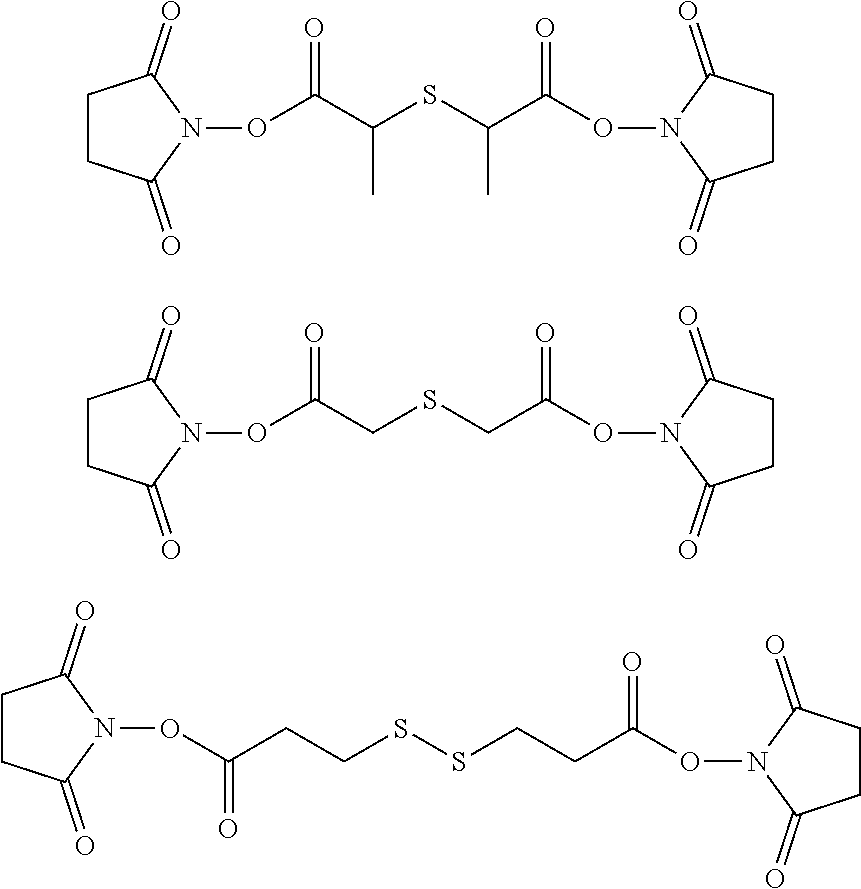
N1(OC(CCSSCCC(ON2C(=O)CCC2=O)=O)=O)C(=O)CCC1=O.N1(OC(C(SC(C(ON2C(=O)CCC2=O)=O)C)C)=O)C(=O)CCC1=O.N1(OC(CSCC(ON2C(=O)CCC2=O)=O)=O)C(=O)CCC1=O
